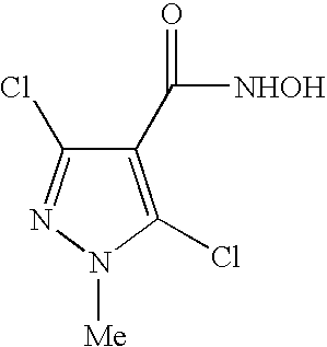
C1(C([NHOH])=O)=C(Cl)N([Me])N=C1Cl
